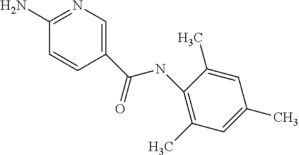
C1(C(NC2=C(C)C=C(C)C=C2C)=O)=CN=C(N)C=C1
